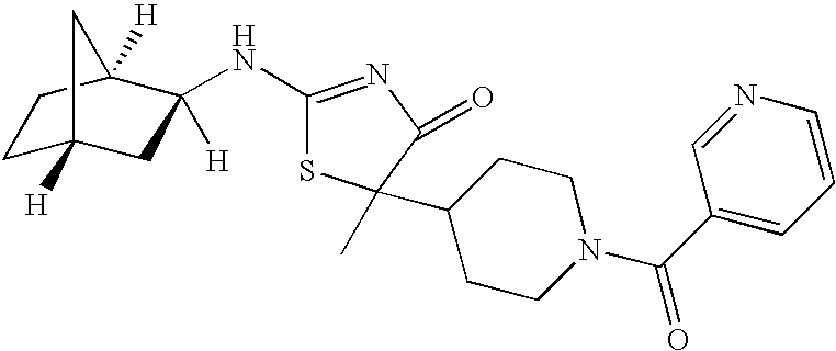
C1C2([H])CC([H])(NC3=NC(=O)C(C)(C4CCN(C(C5=CC=CN=C5)=O)CC4)S3)C([H])(C1)C2
